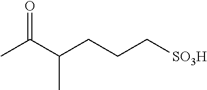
CC(C(CCC[SO3H])C)=O
